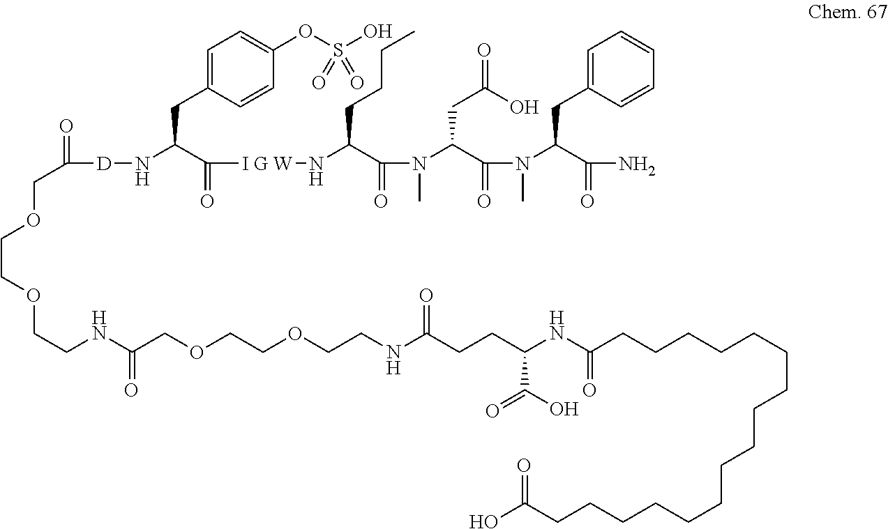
O(CCOCCNC(COCCOCCNC(CCC(NC(CCCCCCCCCCCCCCCCC(O)=O)=O)C(O)=O)=O)=O)CC([D]NC(C(=O)[I G W]NC(C(N(C)C(C(=O)N(C(C(N)=O)CC1=CC=CC=C1)C)CC(O)=O)=O)CCCC)CC1=CC=C(OS(O)(=O)=O)C=C1)=O
